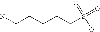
NCCCCCS(=O)(O)=O
